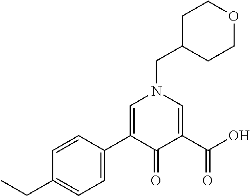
C1=CC(C2=CN(CC3CCOCC3)C=C(C(O)=O)C2=O)=CC=C1CC
